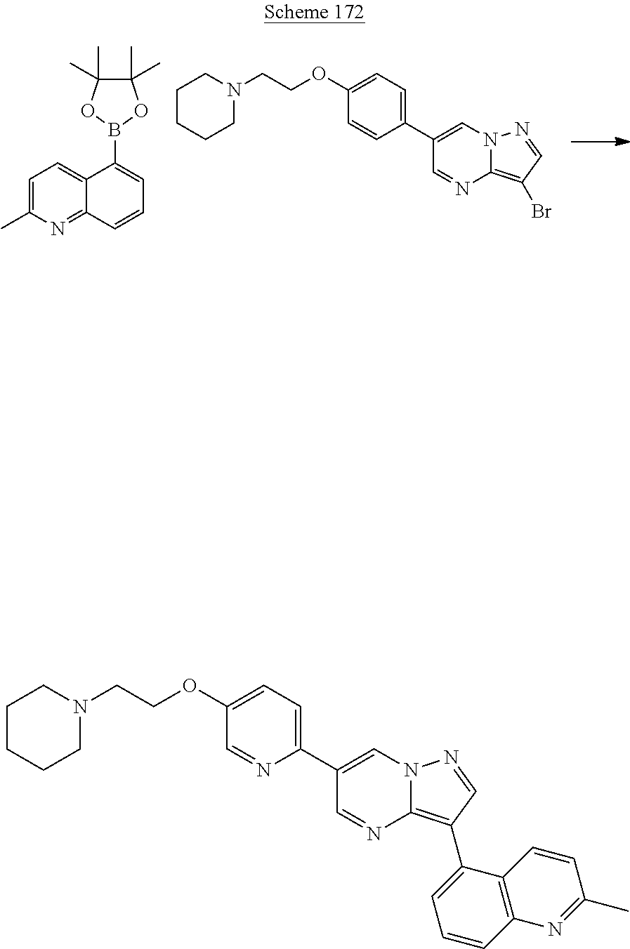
C1=C(C)N=C2C(=C1)C(B1OC(C)(C)C(C)(C)O1)=CC=C2.C1CCCN(CCOC2=CC=C(C3=CN4C(=C(Br)C=N4)N=C3)C=C2)C1.C1CCCN(CCOC2=CC=C(C3=CN4C(=C(C5=CC=CC6=C5C=CC(C)=N6)C=N4)N=C3)N=C2)C1
